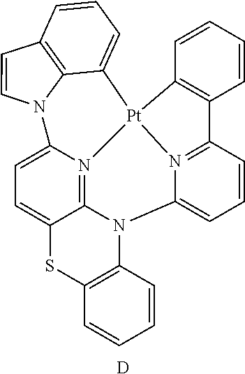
C12=C(C=CC=C1)N1C3=N4C(=CC=C3S2)N2C3=C(C=C2)C=CC=C3[Pt]42N3=C(C=CC=C13)C1=C2C=CC=C1.[D]
